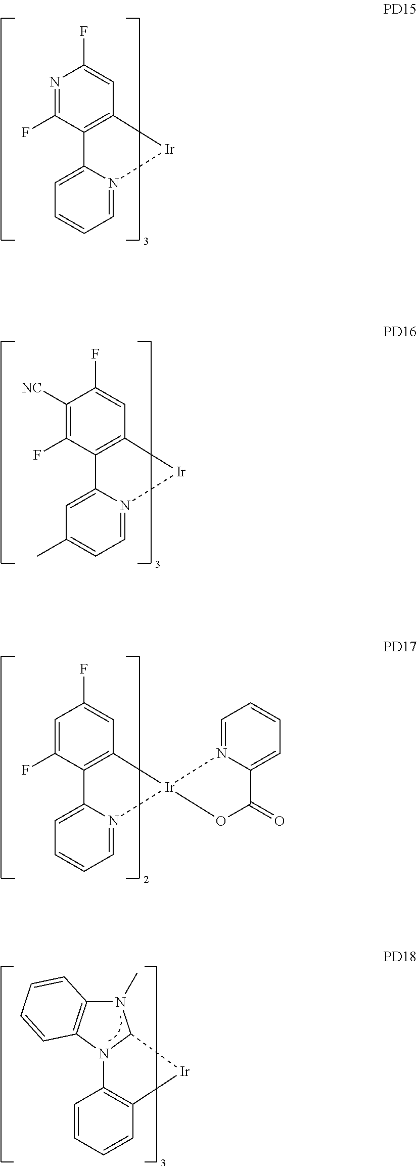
N1=C(F)C2=C(C=C1F)[Ir]N1=CC=CC=C21.C1([NC])=C(F)C2=C(C=C1F)[Ir]N1=CC=C(C)C=C21.C1=C(F)C2=C(C=C1F)[Ir]1(N3=CC=CC=C23)OC(=O)C2=CC=CC=N21.C1=CC=CC2=C1N1C(N(C)C3=C1C=CC=C3)[Ir]2
